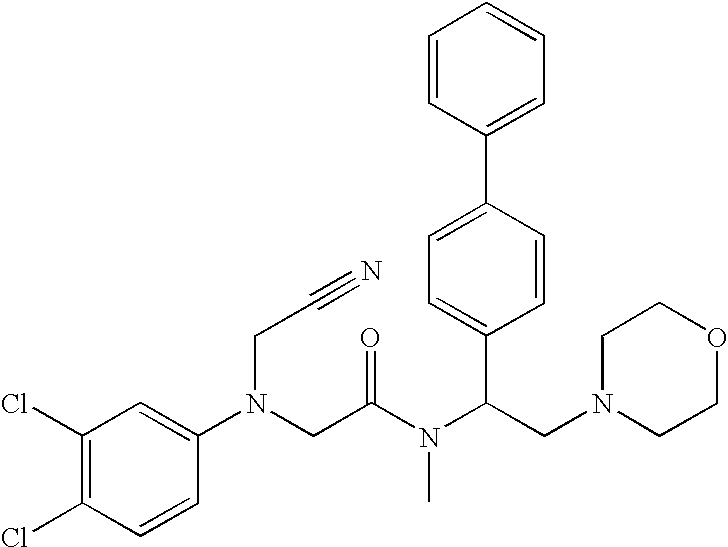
C1(Cl)=C(Cl)C=CC(N(CC#N)CC(N(C(CN2CCOCC2)C2=CC=C(C3=CC=CC=C3)C=C2)C)=O)=C1
